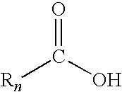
[Rn]C(O)=O
